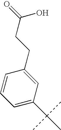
C1=C(C(C)(C)C)C=C(CCC(O)=O)C=C1
